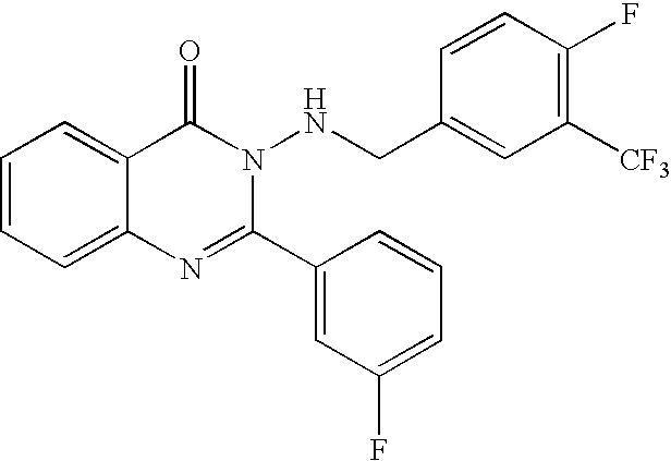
C1=CC=C2C(=C1)C(=O)N(NCC1=CC([CF3])=C(F)C=C1)C(C1=CC(F)=CC=C1)=N2
